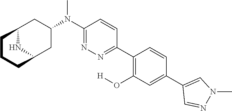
C1(C2=CC(O[H])=C(C3=NN=C(N(C)C4CC5NC(C4)CCC5)C=C3)C=C2)=CN(C)N=C1
